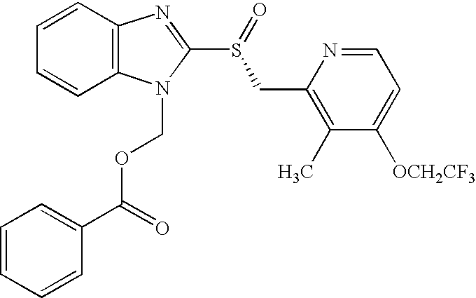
C12=C(N(COC(C3=CC=CC=C3)=O)C(S(=O)CC3=C(C)C([OCH2CF3])=CC=N3)=N1)C=CC=C2
